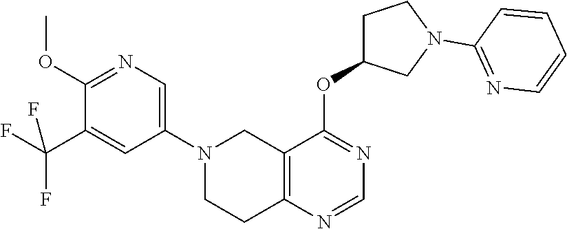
C1(OC)=NC=C(N2CC3=C(N=CN=C3OC3CCN(C4=NC=CC=C4)C3)CC2)C=C1C(F)(F)F
